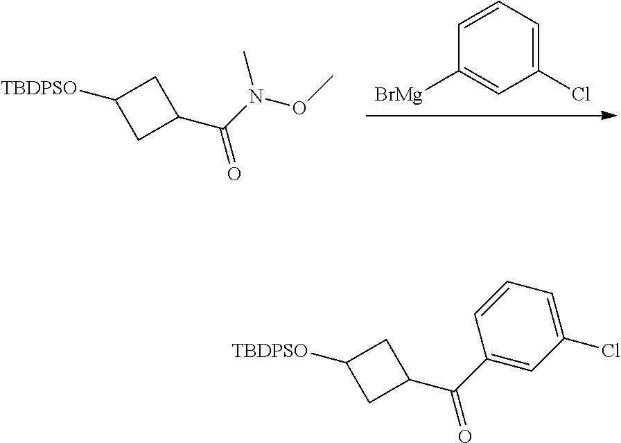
C1([BrMg])=CC(Cl)=CC=C1.N(C(C1CC([TBDPSO])C1)=O)(OC)C.C1(C(C2CC([TBDPSO])C2)=O)=CC(Cl)=CC=C1
